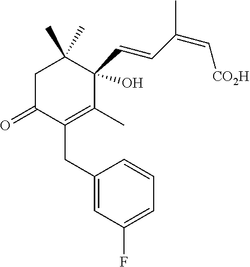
C1(CC2=C(C)C(C=CC(C)=C[CO2H])(O)C(C)(C)CC2=O)=CC(F)=CC=C1
